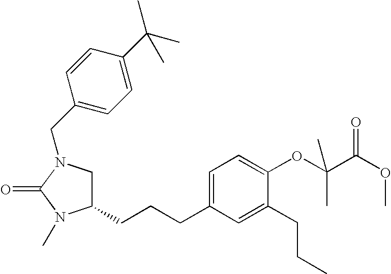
C1(CCCC2=CC=C(OC(C(OC)=O)(C)C)C(CCC)=C2)CN(CC2=CC=C(C(C)(C)C)C=C2)C(=O)N1C
